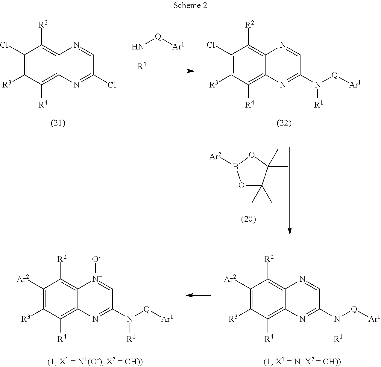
N([Q][Ar1])[R1].C1(Cl)=C([R3])C([R4])=C2C(=C1[R2])N=CC(N([R1])[Q][Ar1])=N2.C1(Cl)=C([R3])C([R4])=C2C(=C1[R2])N=CC(Cl)=N2.O1C(C)(C)C(C)(C)OB1[Ar2].C1([Ar2])=C([R3])C([R4])=C2C(=C1[R2])[N+]([O-])=CC(N([R1])[Q][Ar1])=N2.C1([Ar2])=C([R3])C([R4])=C2C(=C1[R2])N=CC(N([R1])[Q][Ar1])=N2
